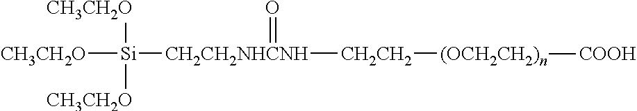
[CH3CH2O][Si]([CH2CH2NHCNH]([CH2CH2][(OCH2CH2)n][COOH])=O)([CH3CH2O])[CH3CH2O]
